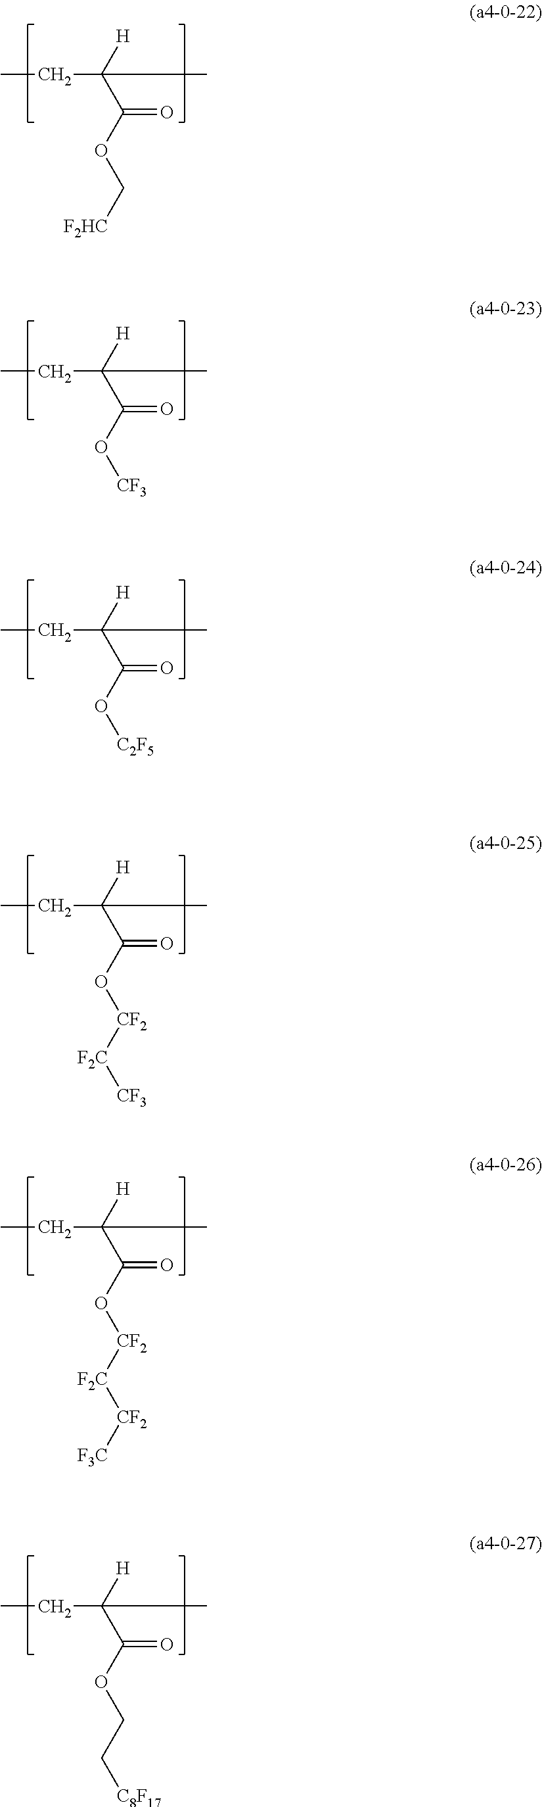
CCC(C(OC[F2HC])=O)([H])C.CCC(C(O[CF3])=O)([H])C.CCC(C(O[C2F5])=O)([H])C.CCC(C(O[CF2][F2C][CF3])=O)([H])C.CCC(C(O[CF2][F2C][CF2][F3C])=O)([H])C.CCC(C(OCC[C8F17])=O)([H])C
